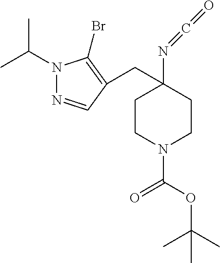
N1(C(C)C)N=CC(CC2(N=C=O)CCN(C(=O)OC(C)(C)C)CC2)=C1Br
